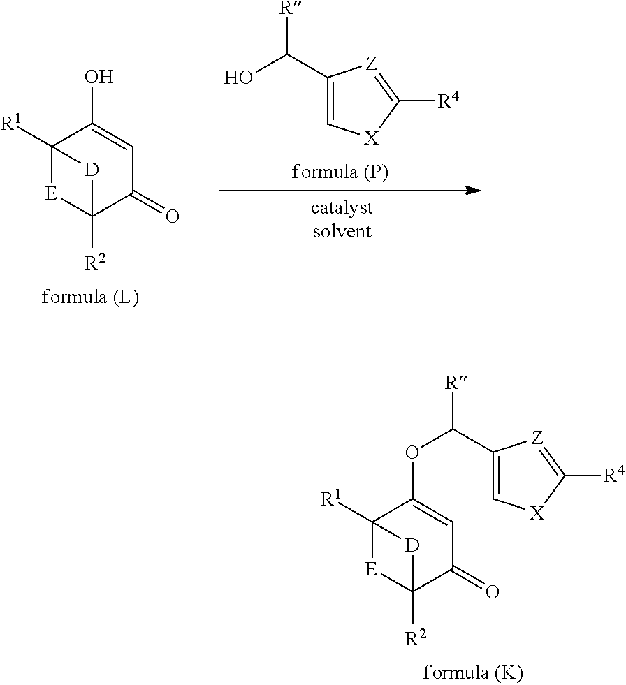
C12([R1])[E]C([R2])(C(=O)C=C1OC(C1=C[X]C([R4])=[Z]1)[R])[D]2.C12([R1])[E]C([R2])(C(=O)C=C1O)[D]2.C1=C(C([R])O)[Z]=C([R4])[X]1
